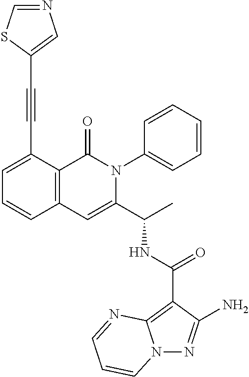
N12N=C(N)C(C(NC(C3=CC4=C(C(=O)N3C3=CC=CC=C3)C(C#CC3=CN=CS3)=CC=C4)C)=O)=C1N=CC=C2
